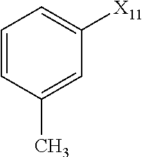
C1=CC(C)=CC([X11])=C1
